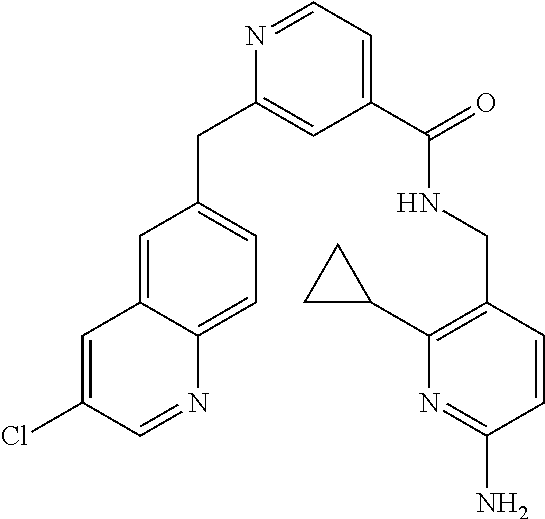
C1=C(Cl)C=NC2=CC=C(CC3=CC(C(NCC4=C(C5CC5)N=C(N)C=C4)=O)=CC=N3)C=C12
